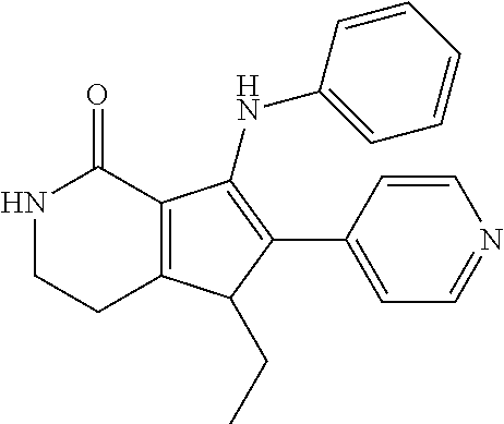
N1CCC2=C(C1=O)C(NC1=CC=CC=C1)=C(C1=CC=NC=C1)C2CC
